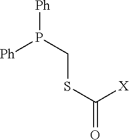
C(P([Ph])[Ph])SC([X])=O
